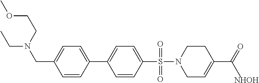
C1=CC(C2=CC=C(S(=O)(=O)N3CC=C(C(=O)C)CC3)C=C2)=CC=C1CN(CCOC)CC.[NHOH]
